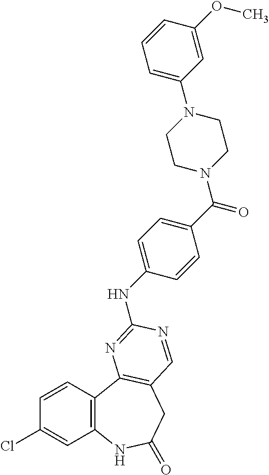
C1=CC2=C(C=C1Cl)NC(=O)CC1=C2N=C(NC2=CC=C(C(N3CCN(C4=CC=CC(OC)=C4)CC3)=O)C=C2)N=C1
